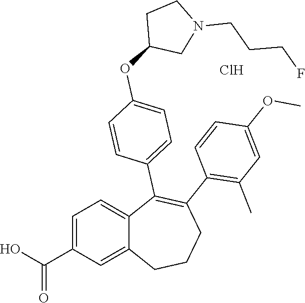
C1=C(C(O)=O)C=C2C(=C1)C(C1=CC=C(OC3CN(CCCF)CC3)C=C1)=C(C1=C(C)C=C(OC)C=C1)CCC2.Cl
